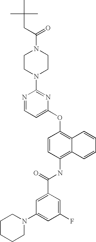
N1=CC=C(OC2=C3C(=C(NC(C4=CC(N5CCCCC5)=CC(F)=C4)=O)C=C2)C=CC=C3)N=C1N1CCN(C(CC(C)(C)C)=O)CC1
